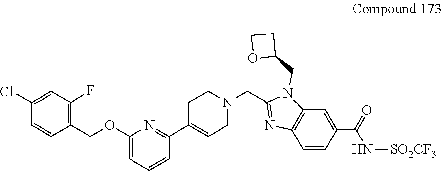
C1=CC(COC2=CC=CC(C3=CCN(CC4=NC5=C(C=C(C(=O)N[SO2CF3])C=C5)N4CC4CCO4)CC3)=N2)=C(F)C=C1Cl
